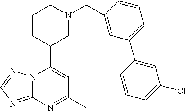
N12C(=NC=N1)N=C(C)C=C2C1CN(CC2=CC(C3=CC(Cl)=CC=C3)=CC=C2)CCC1
